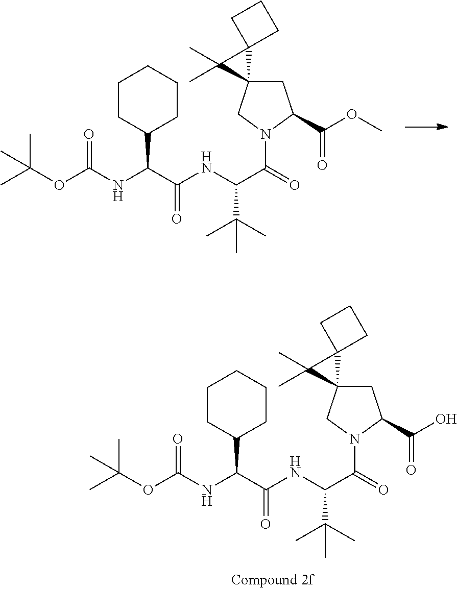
C1CC(C(NC(OC(C)(C)C)=O)C(NC(C(=O)N2C(C(OC)=O)CC3(C2)C2(C3(C)C)CCC2)C(C)(C)C)=O)CCC1.C1CC(C(NC(OC(C)(C)C)=O)C(NC(C(=O)N2C(C(O)=O)CC3(C2)C2(C3(C)C)CCC2)C(C)(C)C)=O)CCC1
